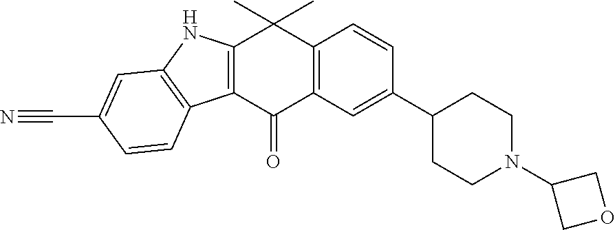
C12=C(C(=O)C3=C(C1(C)C)C=CC(C1CCN(C4COC4)CC1)=C3)C1=C(N2)C=C(C#N)C=C1
